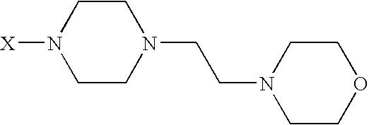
C1CN(CCN2CCOCC2)CCN1[X]
